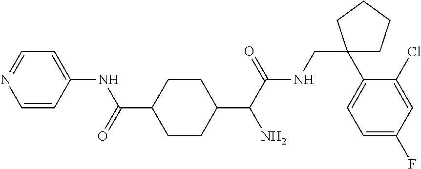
C1(C(C(NCC2(C3=CC=C(F)C=C3Cl)CCCC2)=O)N)CCC(C(=O)NC2=CC=NC=C2)CC1
